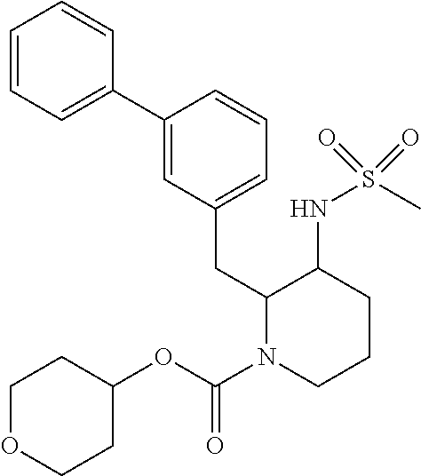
C1=CC=C(C2=CC(CC3N(C(OC4CCOCC4)=O)CCCC3NS(C)(=O)=O)=CC=C2)C=C1
